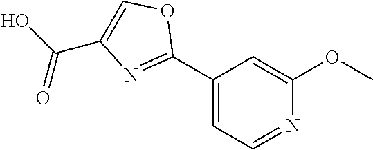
C1(C2=NC(C(O)=O)=CO2)=CC=NC(OC)=C1
